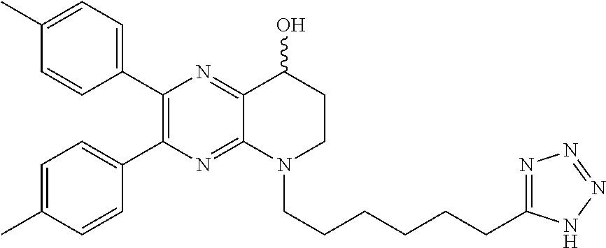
C1(C2=C(C3=CC=C(C)C=C3)N=C3C(=N2)C(O)CCN3CCCCCCC2=NN=NN2)=CC=C(C)C=C1
